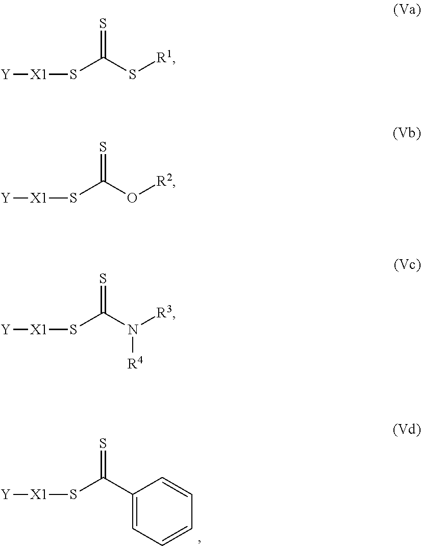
[Y][X1]SC(C1=CC=CC=C1)=S.[Y][X1]SC(S[R1])=S.[Y][X1]SC(O[R2])=S.[Y][X1]SC(N([R3])[R4])=S
